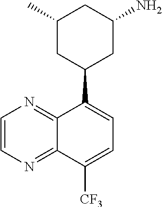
C1=CN=C2C(=N1)C(C1CC(C)CC(N)C1)=CC=C2[CF3]
